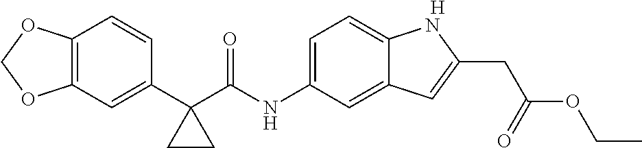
C12=C(C=C(C3(C(NC4=CC=C5C(=C4)C=C(CC(OCC)=O)N5)=O)CC3)C=C1)OCO2.[H]
